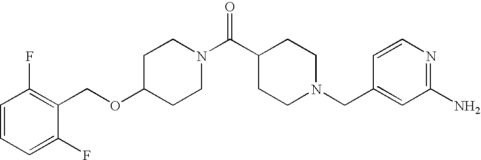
C1(OCC2=C(F)C=CC=C2F)CCN(C(C2CCN(CC3=CC(N)=NC=C3)CC2)=O)CC1
